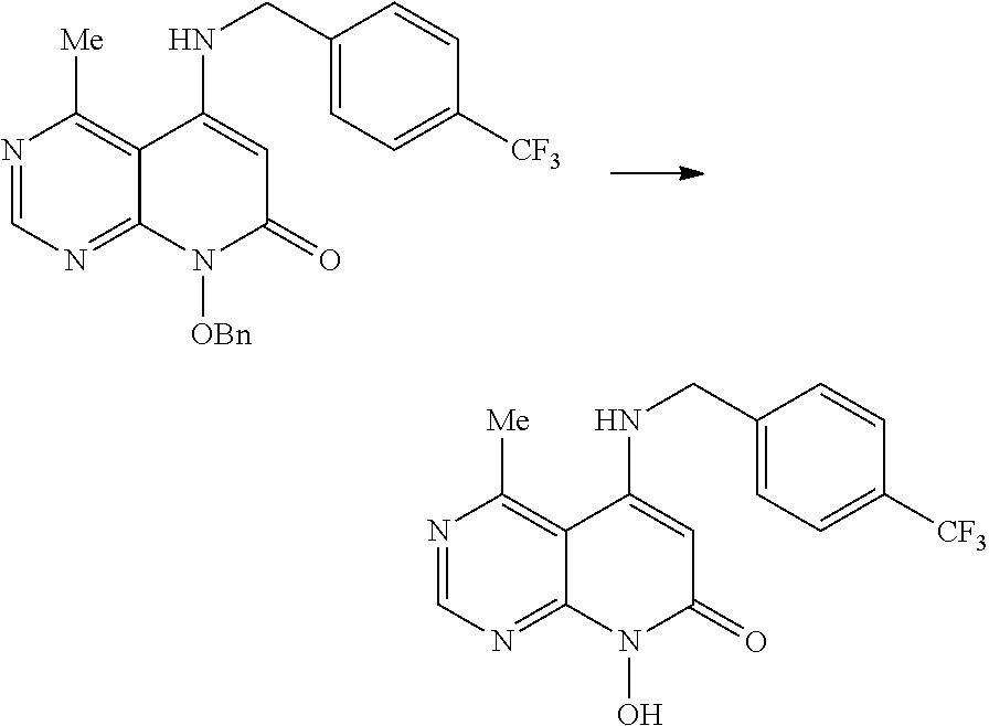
N1=CN=C2C(=C1[Me])C(NCC1=CC=C([CF3])C=C1)=CC(=O)N2[OBn].N1=CN=C2C(=C1[Me])C(NCC1=CC=C([CF3])C=C1)=CC(=O)N2O
